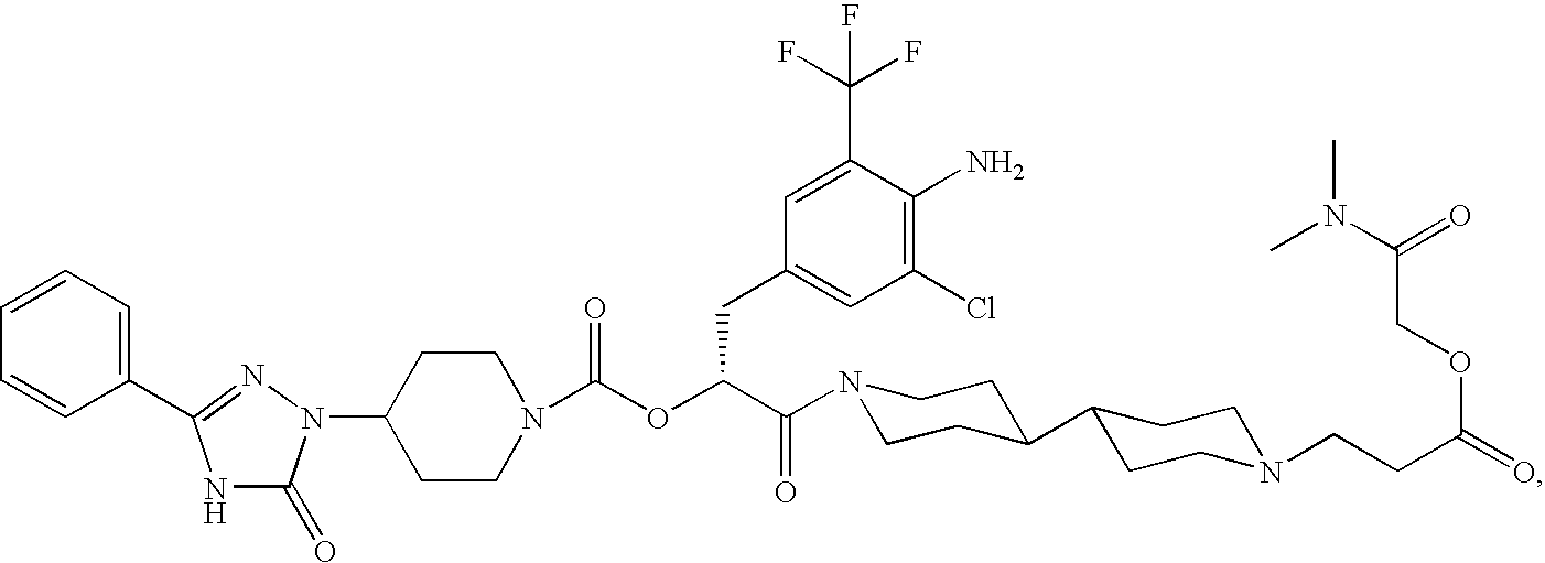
C1(N2C(=O)NC(C3=CC=CC=C3)=N2)CCN(C(OC(C(=O)N2CCC(C3CCN(CCC(=O)OCC(N(C)C)=O)CC3)CC2)CC2=CC(Cl)=C(N)C(C(F)(F)F)=C2)=O)CC1
